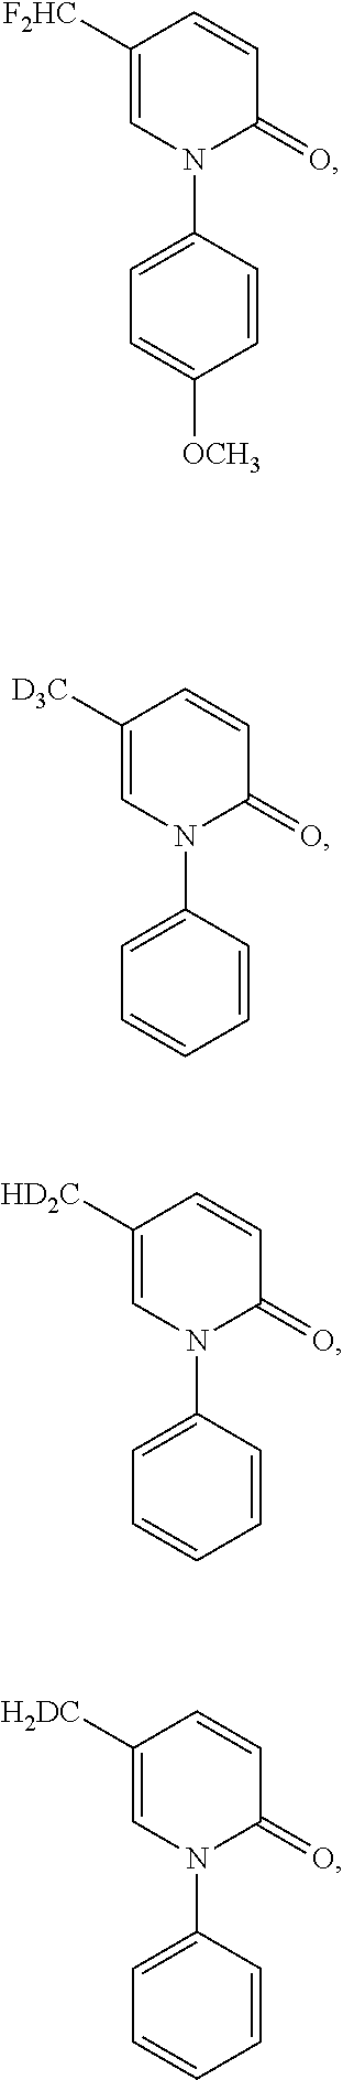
C1([F2HC])=CN(C2=CC=C([OCH3])C=C2)C(=O)C=C1.C1([D3C])=CN(C2=CC=CC=C2)C(=O)C=C1.C1([HD2C])=CN(C2=CC=CC=C2)C(=O)C=C1.C1([H2DC])=CN(C2=CC=CC=C2)C(=O)C=C1
